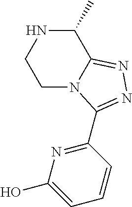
C1(C2=NN=C3C(C)NCCN32)=NC(O)=CC=C1
